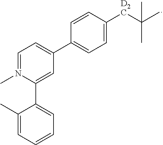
C1(C)=CC=CC=C1C1=CC(C2=CC=C([D2C]C(C)(C)C)C=C2)=CC=N1C
